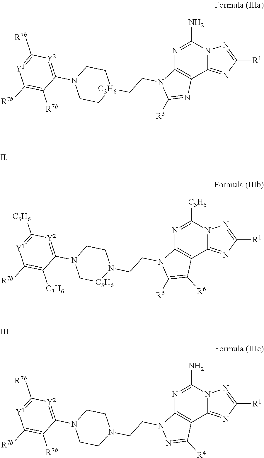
C1([R1])=NN2C(=N1)C1=C(N(CC[C3H6]3CCN(C4=[Y2]C([R7b])=[Y1]C([R7b])=C4[R7b])CC3)C([R3])=N1)N=C2N.C1([R1])=NN2C(=N1)C1=C(N(CCN3CCN(C4=[Y2]C([C3H6])=[Y1]C([R7b])=C4[C3H6])C[C3H6]3)C([R5])=C1[R6])N=C2[C3H6].C1([R1])=NN2C(=N1)C1=C(N(CCN3CCN(C4=[Y2]C([R7b])=[Y1]C([R7b])=C4[R7b])CC3)N=C1[R4])N=C2N
